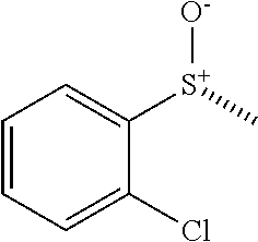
C1=CC=C(Cl)C([S+](C)[O-])=C1
